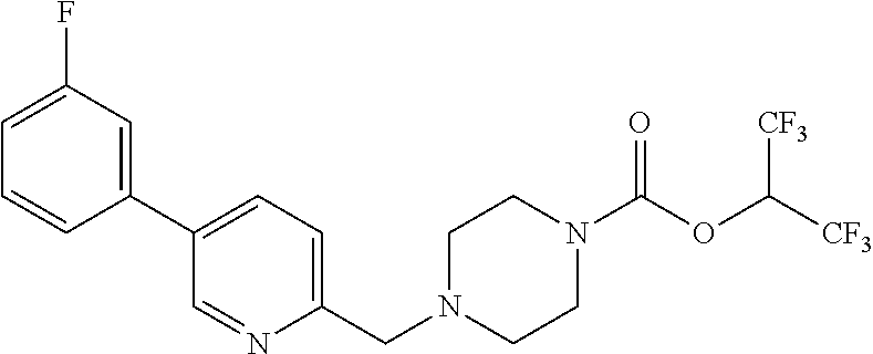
C1(C2=CC(F)=CC=C2)=CC=C(CN2CCN(C(OC([CF3])[CF3])=O)CC2)N=C1
